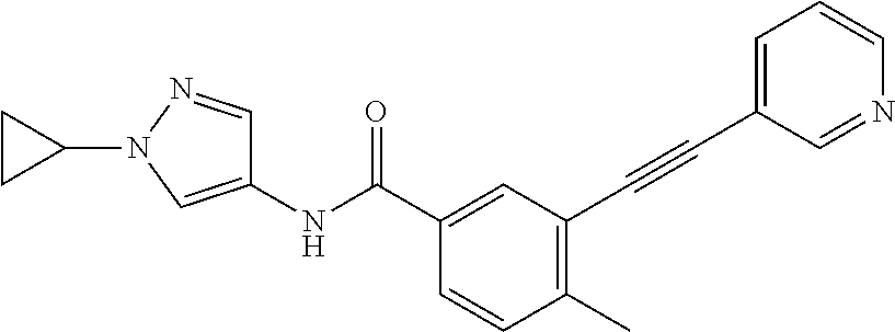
C1(C)=C(C#CC2=CC=CN=C2)C=C(C(NC2=CN(C3CC3)N=C2)=O)C=C1
